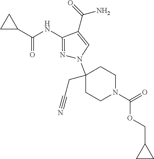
C(C1=CN(C2(CC#N)CCN(C(OCC3CC3)=O)CC2)N=C1NC(C1CC1)=O)(=O)N
